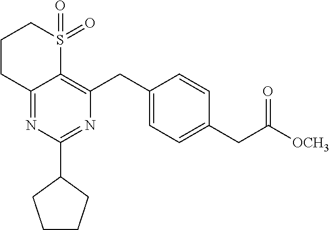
C12=NC(C3CCCC3)=NC(CC3=CC=C(CC([OCH3])=O)C=C3)=C1S(=O)(=O)CCC2
